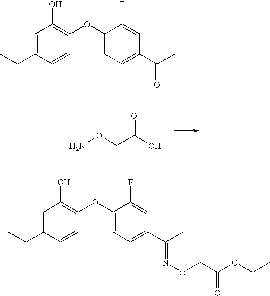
C1=C(CC)C=CC(OC2=CC=C(C(C)=O)C=C2F)=C1O.NOCC(O)=O.C1=C(CC)C=CC(OC2=CC=C(C(C)=NOCC(OCC)=O)C=C2F)=C1O
